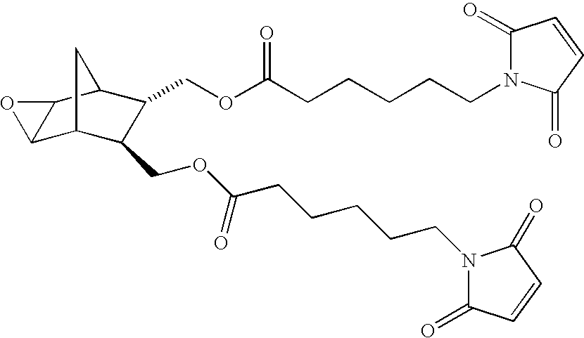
C12C3CC(C(COC(CCCCCN4C(=O)C=CC4=O)=O)C3COC(CCCCCN3C(=O)C=CC3=O)=O)C1O2
